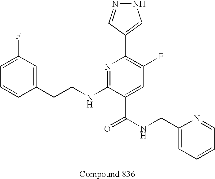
C1=CC(CCNC2=NC(C3=CNN=C3)=C(F)C=C2C(NCC2=CC=CC=N2)=O)=CC(F)=C1
